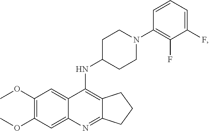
C12=C(NC3CCN(C4=C(F)C(F)=CC=C4)CC3)C3=CC(OC)=C(OC)C=C3N=C1CCC2
